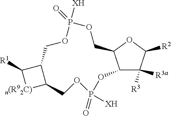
C1([R1])[n(R92C)]C2COP([XH])(=O)OC3C([R3])([R3a])C([R2])OC3COP([XH])(=O)OCC12
